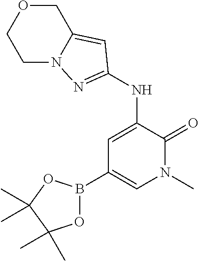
C1OCCN2C1=CC(NC1=CC(B3OC(C)(C)C(C)(C)O3)=CN(C)C1=O)=N2
